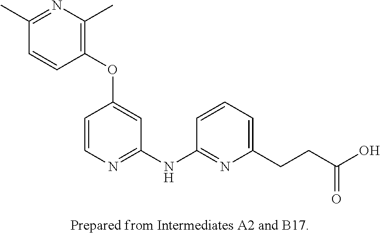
CC1=C(OC2=CC(NC3=NC(CCC(O)=O)=CC=C3)=NC=C2)C=CC(C)=N1
